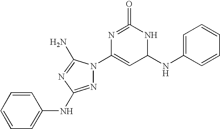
C1(NC2=CC=CC=C2)NC(=O)=NC(N2N=C(NC3=CC=CC=C3)N=C2N)=C1
